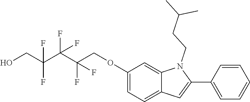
OCC(C(C(COC1=CC=C2C(=C1)N(CCC(C)C)C(C1=CC=CC=C1)=C2)(F)F)(F)F)(F)F
